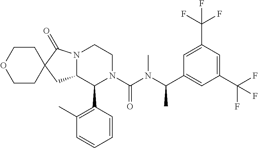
N12C(C(C3=C(C)C=CC=C3)N(C(N(C(C)C3=CC(C(F)(F)F)=CC(C(F)(F)F)=C3)C)=O)CC1)CC1(C2=O)CCOCC1
